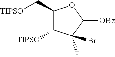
C1(C[TIPSO])C([TIPSO])C(F)(Br)C([OBz])O1
